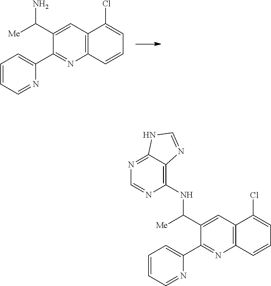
C1(C([Me])N)=CC2=C(N=C1C1=CC=CC=N1)C=CC=C2Cl.C1(C([Me])NC2=C3C(=NC=N2)NC=N3)=CC2=C(N=C1C1=CC=CC=N1)C=CC=C2Cl
